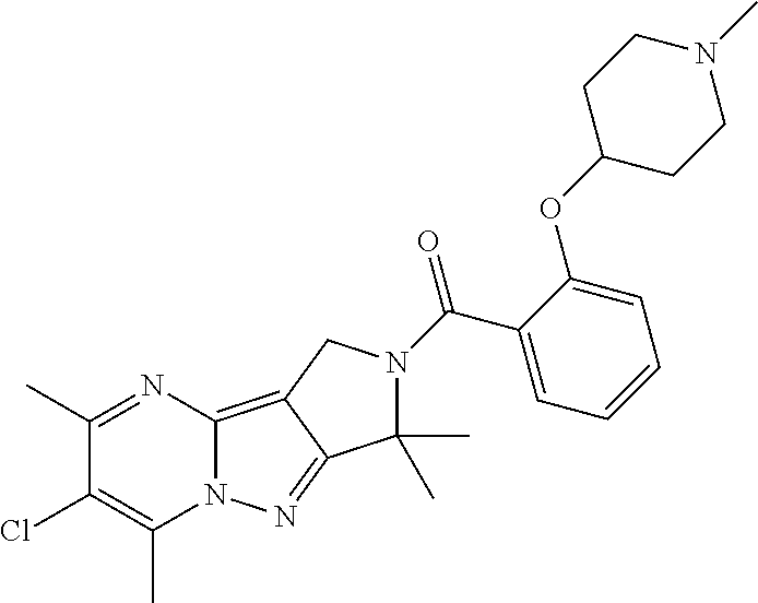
C1(C)=NC2=C3C(=NN2C(C)=C1Cl)C(C)(C)N(C(C1=CC=CC=C1OC1CCN(C)CC1)=O)C3
